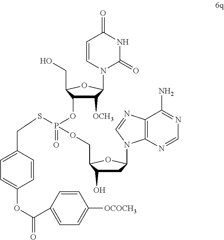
C1C(O)C(COP(=O)(SCC2=CC=C(OC(=O)C3=CC=C([OCOCH3])C=C3)C=C2)OC2C([OCH3])C(N3C=CC(=O)NC3=O)OC2CO)OC1N1C2=C(C(N)=NC=N2)N=C1
